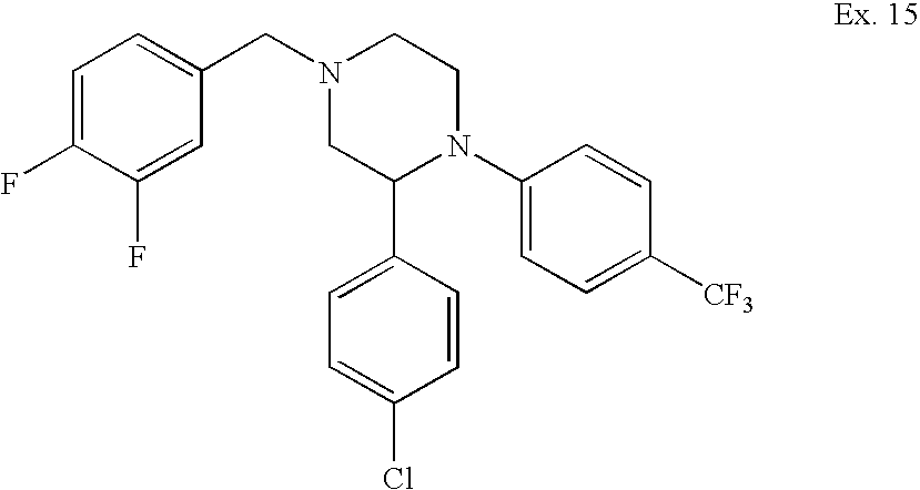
C1=C(Cl)C=CC(C2N(C3=CC=C([CF3])C=C3)CCN(CC3=CC=C(F)C(F)=C3)C2)=C1
